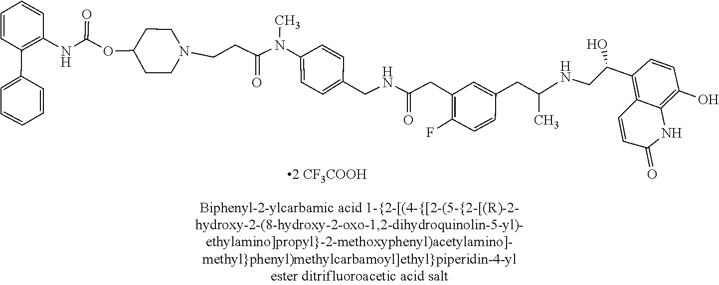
FC1=C(CC(=O)NCC2=CC=C(N(C)C(CCN3CCC(OC(NC4=C(C5=CC=CC=C5)C=CC=C4)=O)CC3)=O)C=C2)C=C(CC(NCC(C2=C3C(=C(O)C=C2)NC(=O)C=C3)O)C)C=C1
